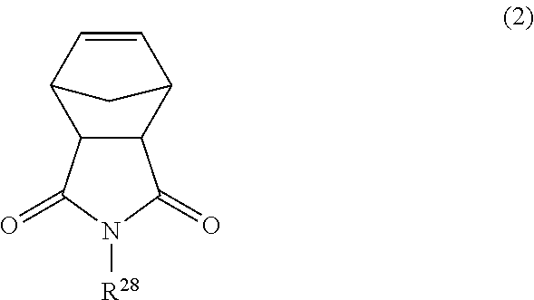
C12C(C3C=CC1C3)C(=O)N([R28])C2=O
